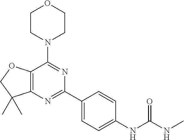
C1CN(C2=NC(C3=CC=C(NC(NC)=O)C=C3)=NC3=C2OCC3(C)C)CCO1
